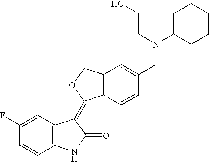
C1(F)=CC2=C(C=C1)NC(=O)C2=C1C2=C(CO1)C=C(CN(C1CCCCC1)CCO)C=C2
